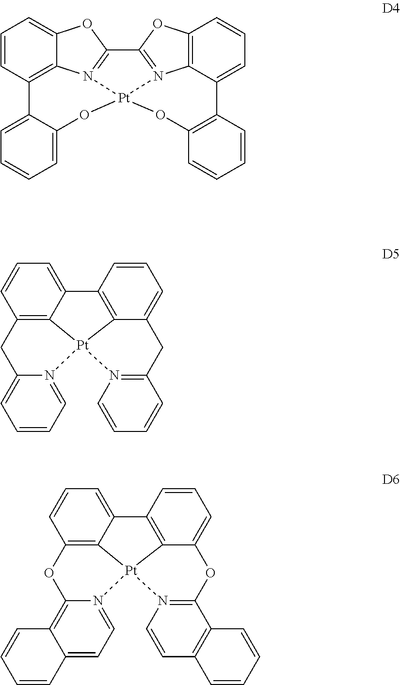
C1=CC2=C3C(=C1)OC1=N3[Pt]3(N4=C1OC1=C4C(=CC=C1)C1=C(C=CC=C1)O3)OC1=CC=CC=C21.C1=CC2=C3C(=C1)C1=C4C(=CC=C1)CC1=N([Pt]34N3=CC=CC=C3C2)C=CC=C1.C1=CC2=C3C(=C1)C1=C4C(=CC=C1)OC1=N([Pt]34N3=CC=C4C(=C3O2)C=CC=C4)C=CC2=C1C=CC=C2
